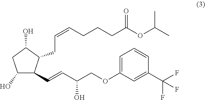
C1(C=CC(COC2=CC=CC(C(F)(F)F)=C2)O)C(CC=CCCCC(OC(C)C)=O)C(O)CC1O
